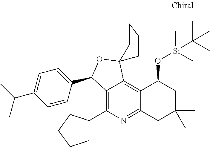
C12=C3C(=C(C4CCCC4)N=C1CC(C)(C)CC2O[Si](C)(C)C(C)(C)C)C(C1=CC=C(C(C)C)C=C1)OC31CCCC1
